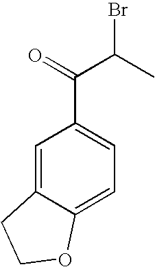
C1=C2C(=CC=C1C(=O)C(C)Br)OCC2
